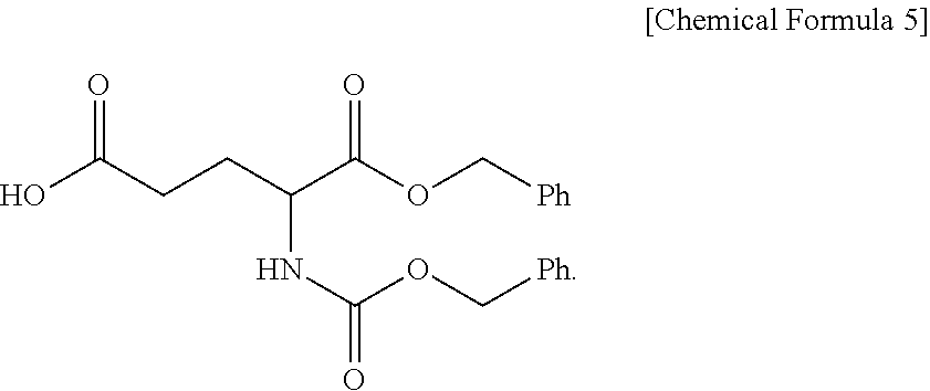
OC(CCC(C(OC[Ph])=O)NC(OC[Ph])=O)=O
